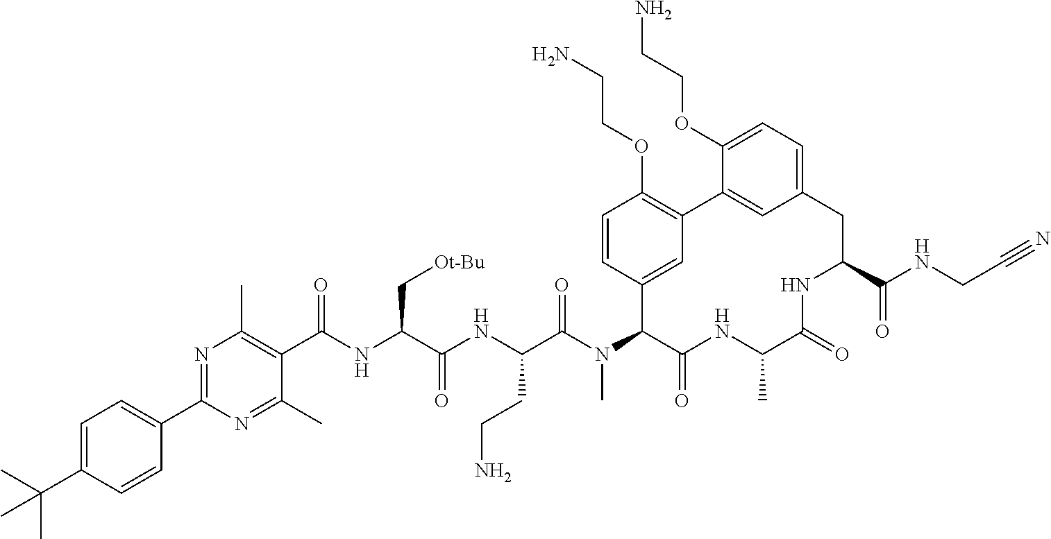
C1=C(C(C)(C)C)C=CC(C2=NC(C)=C(C(NC(C(NC(C(N(C3C(=O)NC(C)C(=O)NC(C(NCC#N)=O)CC4=CC=C(OCCN)C(=C4)C4=C(OCCN)C=CC3=C4)C)=O)CCN)=O)C[Ot-Bu])=O)C(C)=N2)=C1
